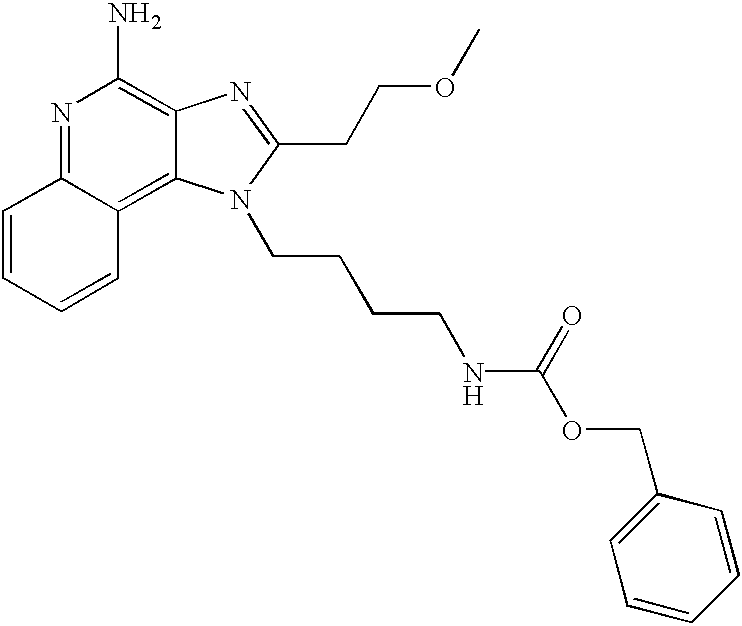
N1=C2C(=C3C(=C1N)N=C(CCOC)N3CCCCNC(OCC1=CC=CC=C1)=O)C=CC=C2
